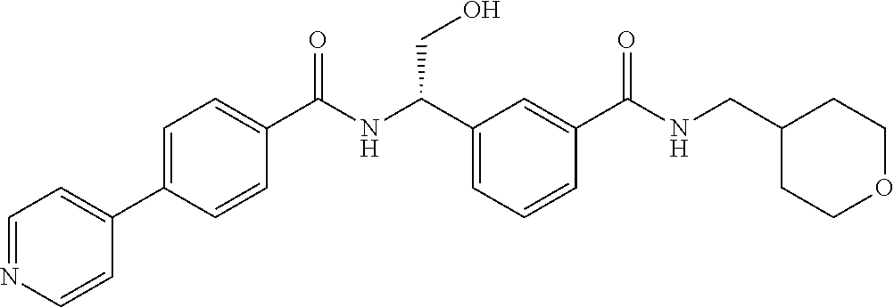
C1(C2=CC=C(C(NC(C3=CC=CC(C(NCC4CCOCC4)=O)=C3)CO)=O)C=C2)=CC=NC=C1
